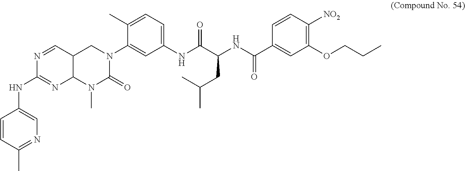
C1=CC(C)=NC=C1NC1=NC2C(C=N1)CN(C1=CC(NC(C(NC(C3=CC(OCCC)=C([NO2])C=C3)=O)CC(C)C)=O)=CC=C1C)C(=O)N2C
